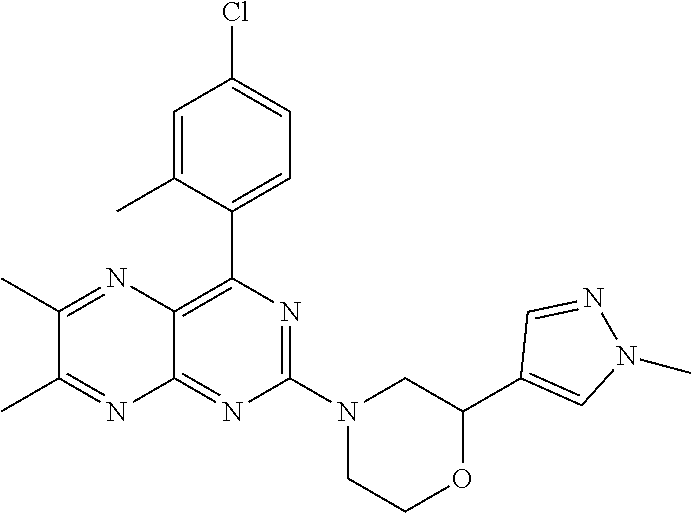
N1=C(N2CC(C3=CN(C)N=C3)OCC2)N=C2C(=C1C1=CC=C(Cl)C=C1C)N=C(C)C(C)=N2
